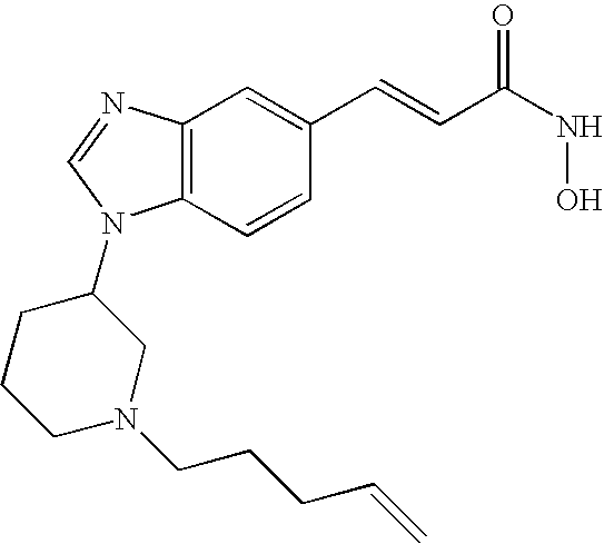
C12=C(C=CC(C=CC(NO)=O)=C1)N(C1CCCN(CCCC=C)C1)C=N2
